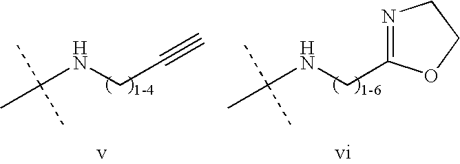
C(NCC#C)(C)(C)C.C(NCC1=NCCO1)(C)(C)C
